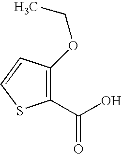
C1(C(O)=O)=C(OCC)C=CS1
